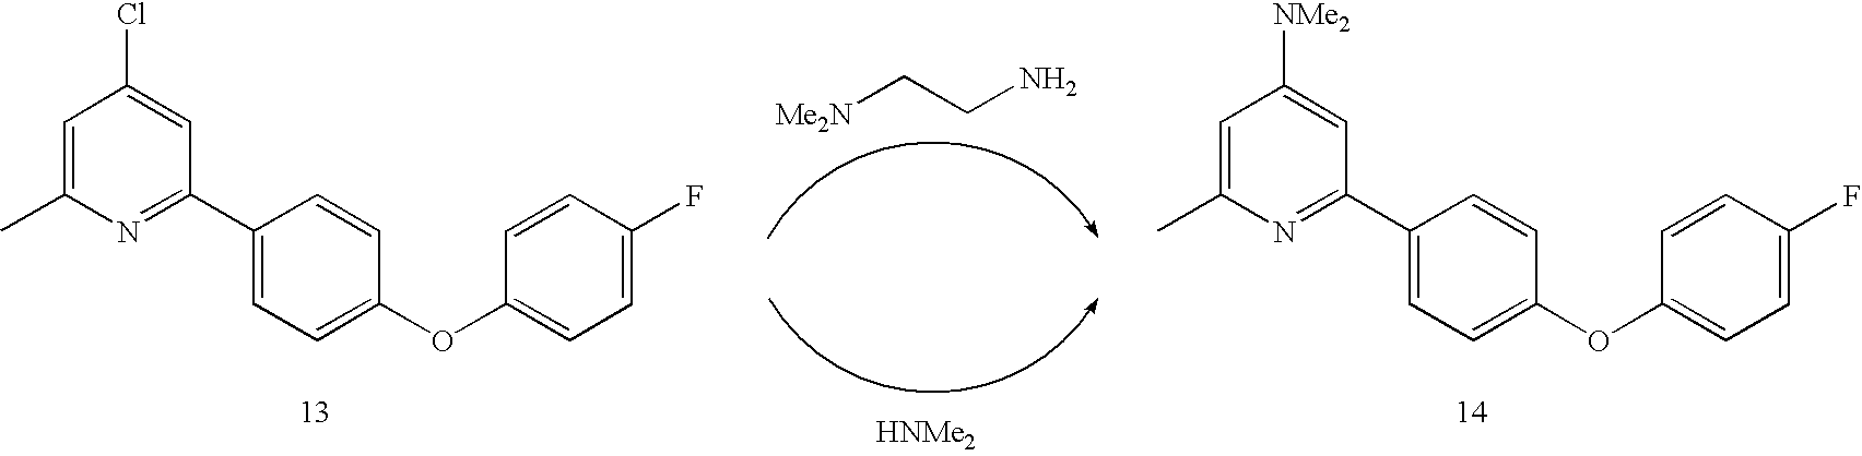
C1=C(C)N=C(C2=CC=C(OC3=CC=C(F)C=C3)C=C2)C=C1Cl.[Me2N]CCN.[HNMe2].C1=C(C)N=C(C2=CC=C(OC3=CC=C(F)C=C3)C=C2)C=C1[NMe2]
